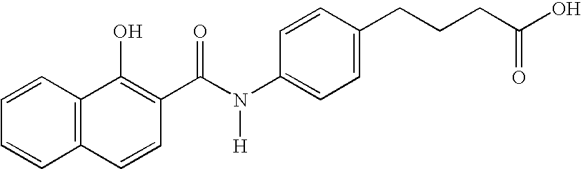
C1=CC2=C(C=C1)C(O)=C(C(N(C1=CC=C(CCCC(O)=O)C=C1)[H])=O)C=C2
